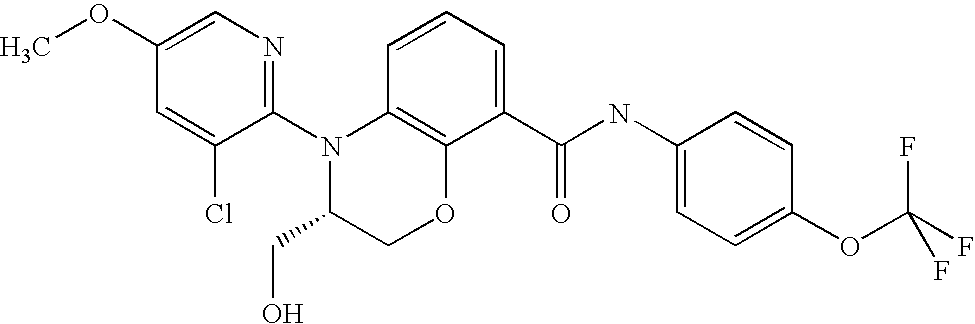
C1(N2C(CO)COC3=C2C=CC=C3C(NC2=CC=C(OC(F)(F)F)C=C2)=O)=NC=C(OC)C=C1Cl
